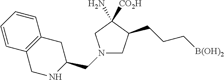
C1N(CC2NCC3=C(C2)C=CC=C3)CC(N)([CO2H])C1CCC[B(OH)2]
